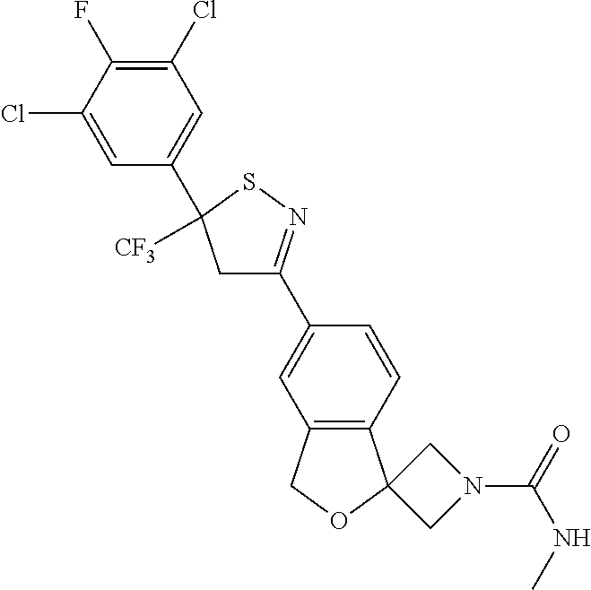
C1(Cl)=C(F)C(Cl)=CC(C2([CF3])CC(C3=CC4=C(C=C3)C3(OC4)CN(C(NC)=O)C3)=NS2)=C1
